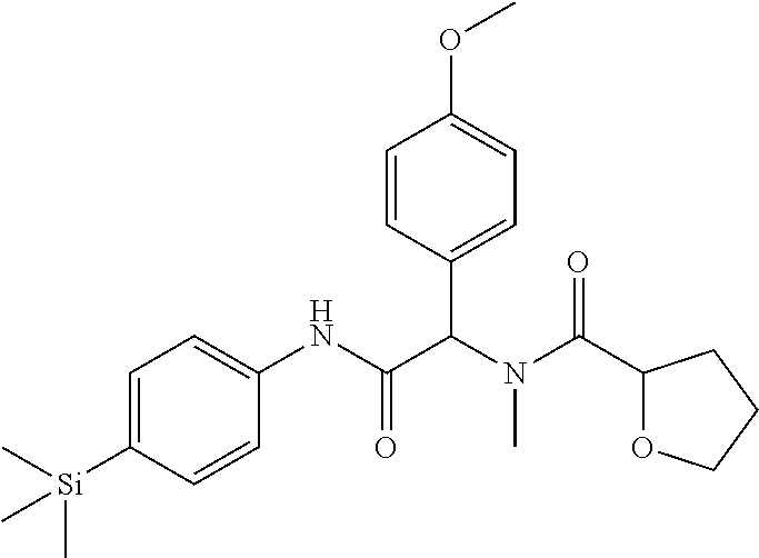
C1=C([Si](C)(C)C)C=CC(NC(C(N(C(=O)C2OCCC2)C)C2=CC=C(OC)C=C2)=O)=C1
